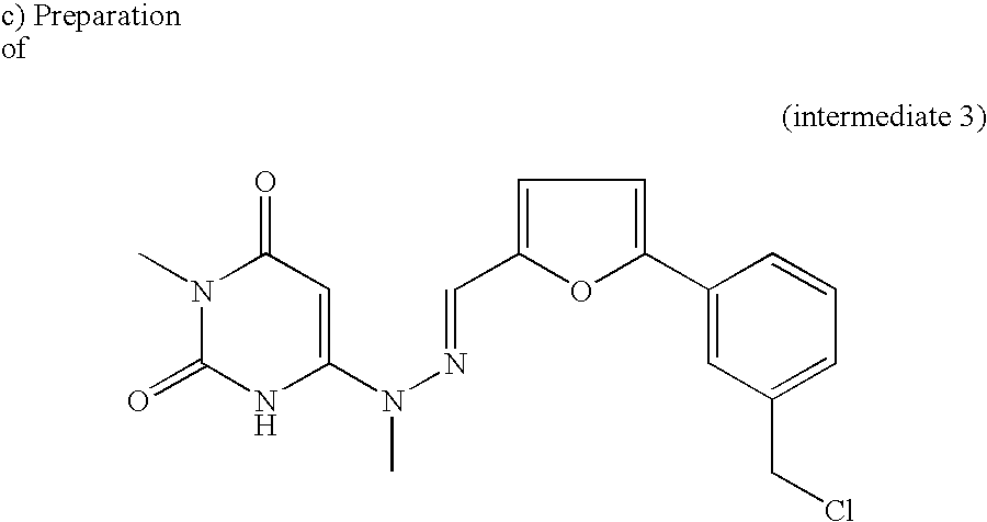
C1(=O)N(C)C(=O)NC(N(N=CC2=CC=C(C3=CC(CCl)=CC=C3)O2)C)=C1
